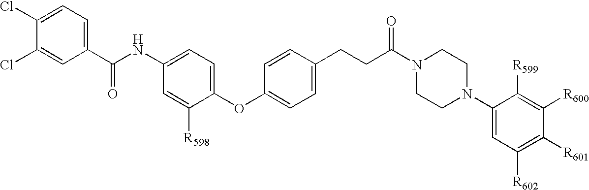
C1(Cl)=CC=C(C(NC2=CC=C(OC3=CC=C(CCC(N4CCN(C5=CC([R602])=C([R601])C([R600])=C5[R599])CC4)=O)C=C3)C([R598])=C2)=O)C=C1Cl
